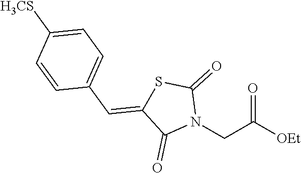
[OEt]C(CN1C(=O)SC(=CC2=CC=C([H3CS])C=C2)C1=O)=O
